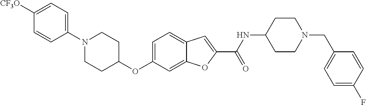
C1=C2C(=CC=C1OC1CCN(C3=CC=C([CF3O])C=C3)CC1)C=C(C(=O)NC1CCN(CC3=CC=C(F)C=C3)CC1)O2
